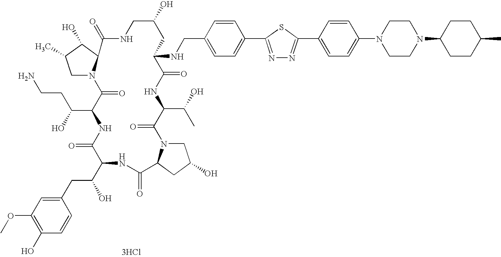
C1N2C(C(O)C1C)C(=O)NCC(O)CC(NCC1=CC=C(C3=NN=C(C4=CC=C(N5CCN(C6CCC(C)CC6)CC5)C=C4)S3)C=C1)C(=O)NC(C(C)O)C(=O)N1CC(O)CC1C(=O)NC(C(CC1=CC(OC)=C(O)C=C1)O)C(=O)NC(C(O)CCN)C2=O.[3HCl]
